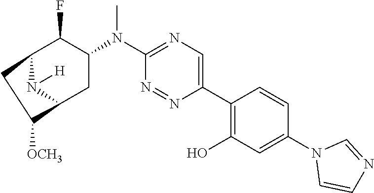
C12N([H])C(CC(N(C3=NC=C(C4=C(O)C=C(N5C=CN=C5)C=C4)N=N3)C)C1F)C([OCH3])C2
